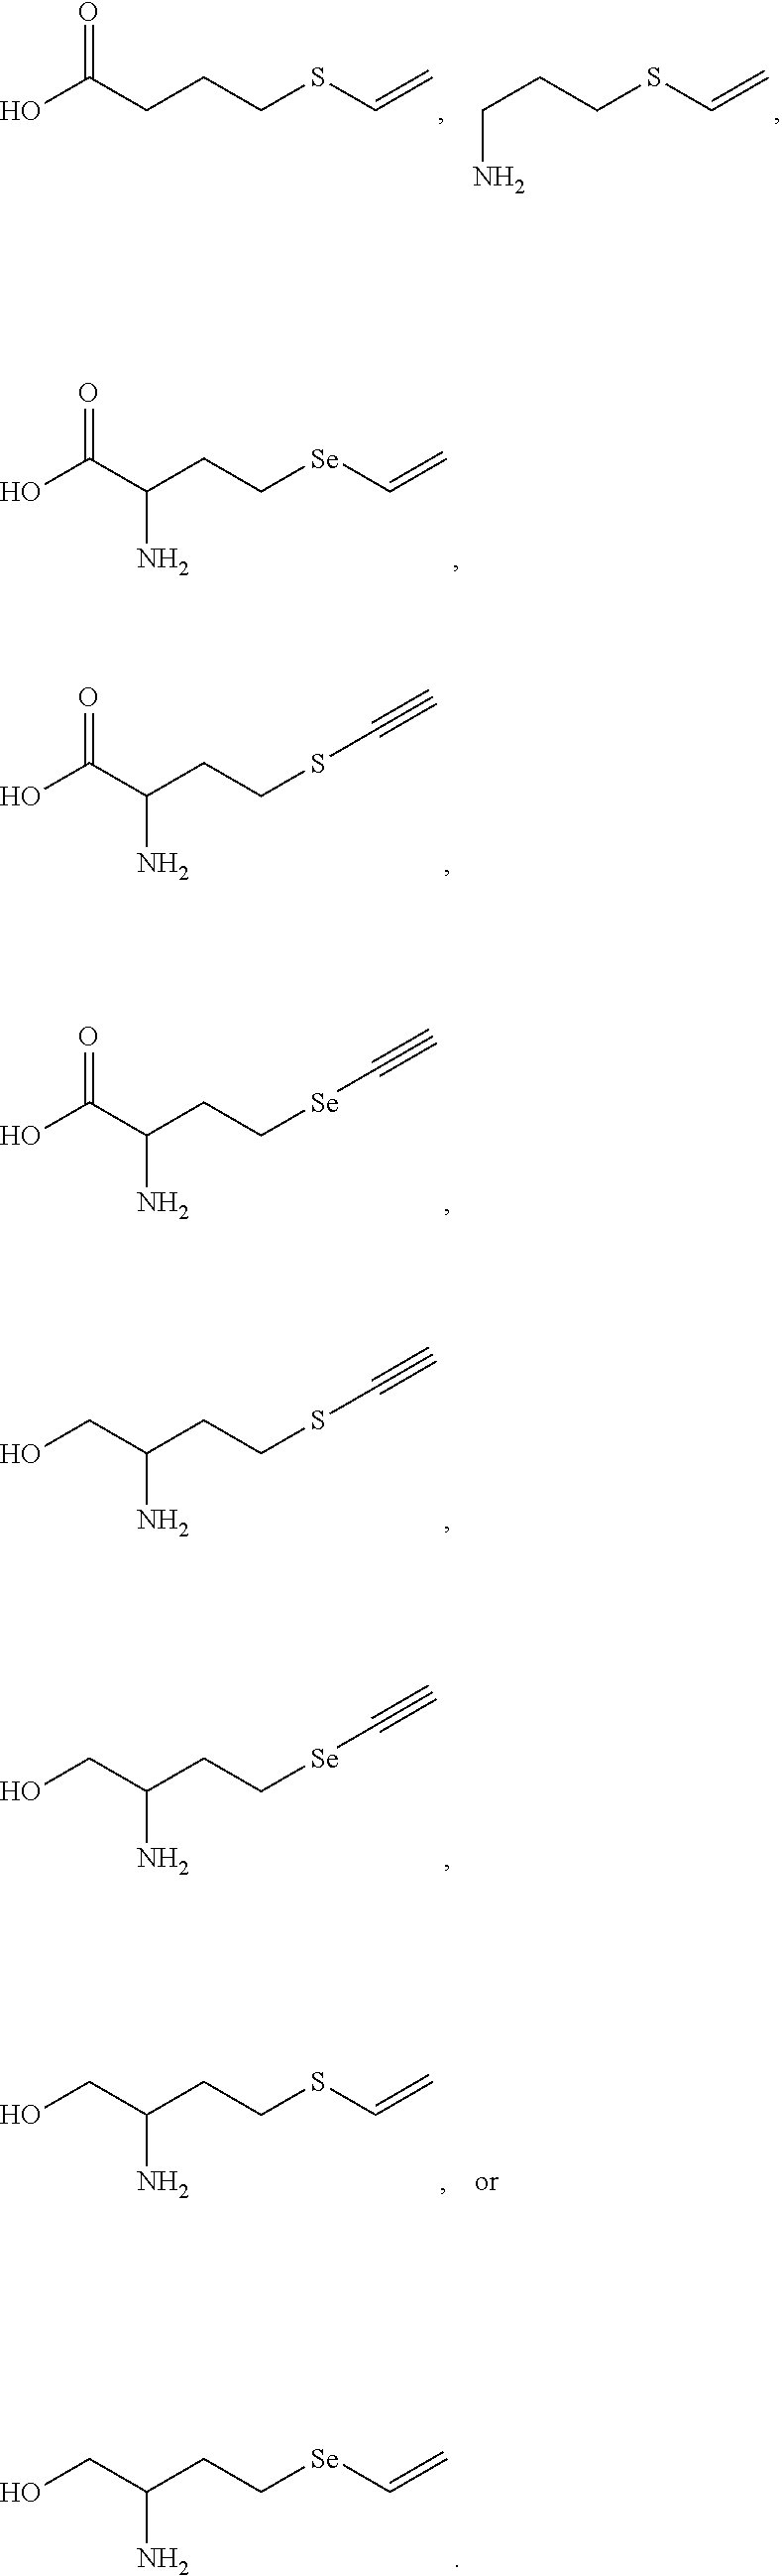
OC(CCCSC=C)=O.C(CCSC=C)N.OC(C(CC[Se]C=C)N)=O.OC(C(CCSC#C)N)=O.OC(C(CC[Se]C#C)N)=O.OCC(CCSC#C)N.OCC(CC[Se]C#C)N.OCC(CC[Se]C=C)N.OCC(CCSC=C)N
